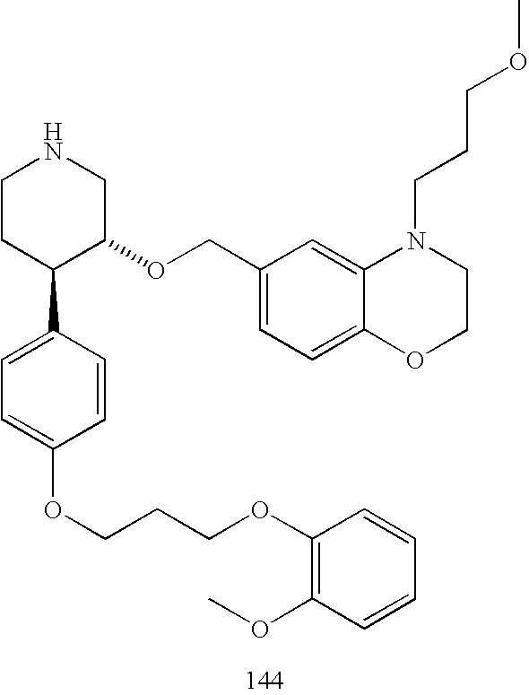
C1CC(C2=CC=C(OCCCOC3=C(OC)C=CC=C3)C=C2)C(OCC2=CC=C3C(=C2)N(CCCOC)CCO3)CN1
